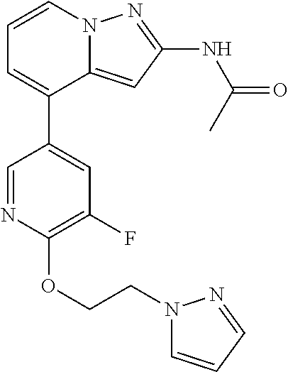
C12=CC(NC(=O)C)=NN1C=CC=C2C1=CC(F)=C(OCCN2C=CC=N2)N=C1
